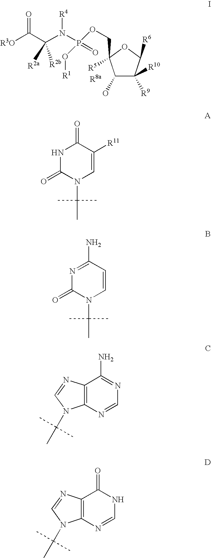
C1(O)C([R9])([R10])C([R6])OC1(COP(N(C(C([R3O])=O)([R2a])[R2b])[R4])(O[R1])=O)[R5].N1C(=O)N(C(C)(C)C)C=C([R11])C1=O.N1=C(N)C=CN(C(C)(C)C)C1=O.C12=C(N=CN=C1N)N(C(C)(C)C)C=N2.C12=C(N=CNC1=O)N(C(C)(C)C)C=N2
